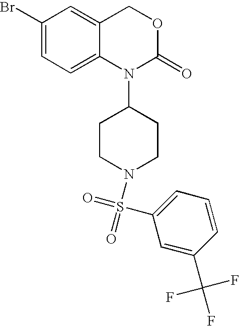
C1(Br)=CC=C2C(=C1)COC(=O)N2C1CCN(S(C2=CC=CC(C(F)(F)F)=C2)(=O)=O)CC1
